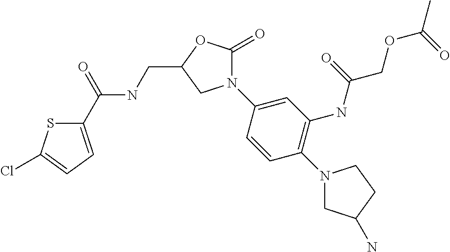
C1(C(=O)NCC2OC(=O)N(C3=CC(NC(COC(C)=O)=O)=C(N4CC(N)CC4)C=C3)C2)=CC=C(Cl)S1
